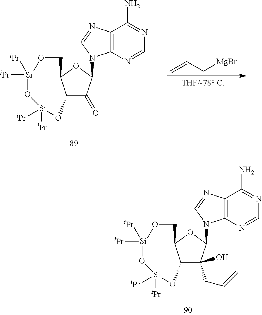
C12C(CC=C)(O)C(N3C4=C(N=C3)C(N)=NC=N4)OC1CO[Si]([iPr])([iPr])O[Si]([iPr])([iPr])O2.C12C(=O)C(N3C4=C(N=C3)C(N)=NC=N4)OC1CO[Si]([iPr])([iPr])O[Si]([iPr])([iPr])O2.C=CC[MgBr]
